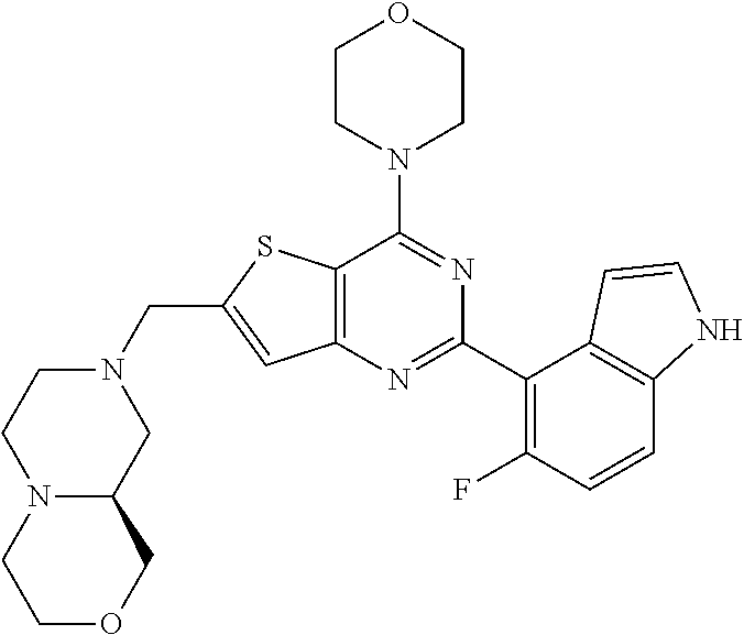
C12=C(N=C(C3=C(F)C=CC4=C3C=CN4)N=C1N1CCOCC1)C=C(CN1CCN3C(C1)COCC3)S2
